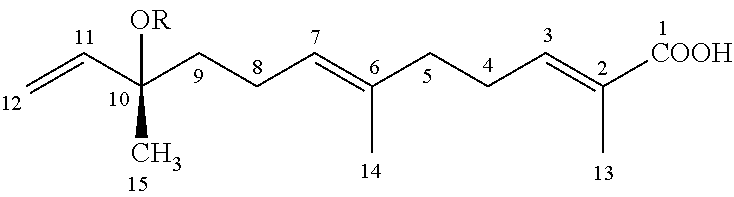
C=CC(CCC=C(CCC=C([COOH])C)C)(C)[OR]
